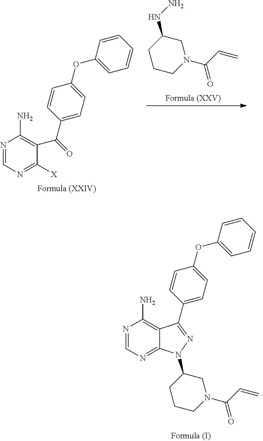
N1=CN=C2C(=C1N)C(C1=CC=C(OC3=CC=CC=C3)C=C1)=NN2C1CCCN(C(C=C)=O)C1.N(C1CCCN(C(C=C)=O)C1)N.C(C1=CC=C(OC2=CC=CC=C2)C=C1)(=O)C1=C(N)N=CN=C1[X]
